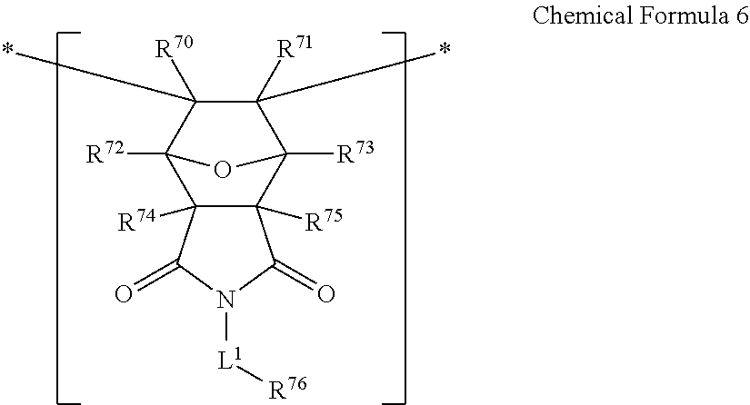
C12([R74])C([R75])(C3([R73])C([R71])(*)C([R70])(*)C1([R72])O3)C(=O)N([L1][R76])C2=O
